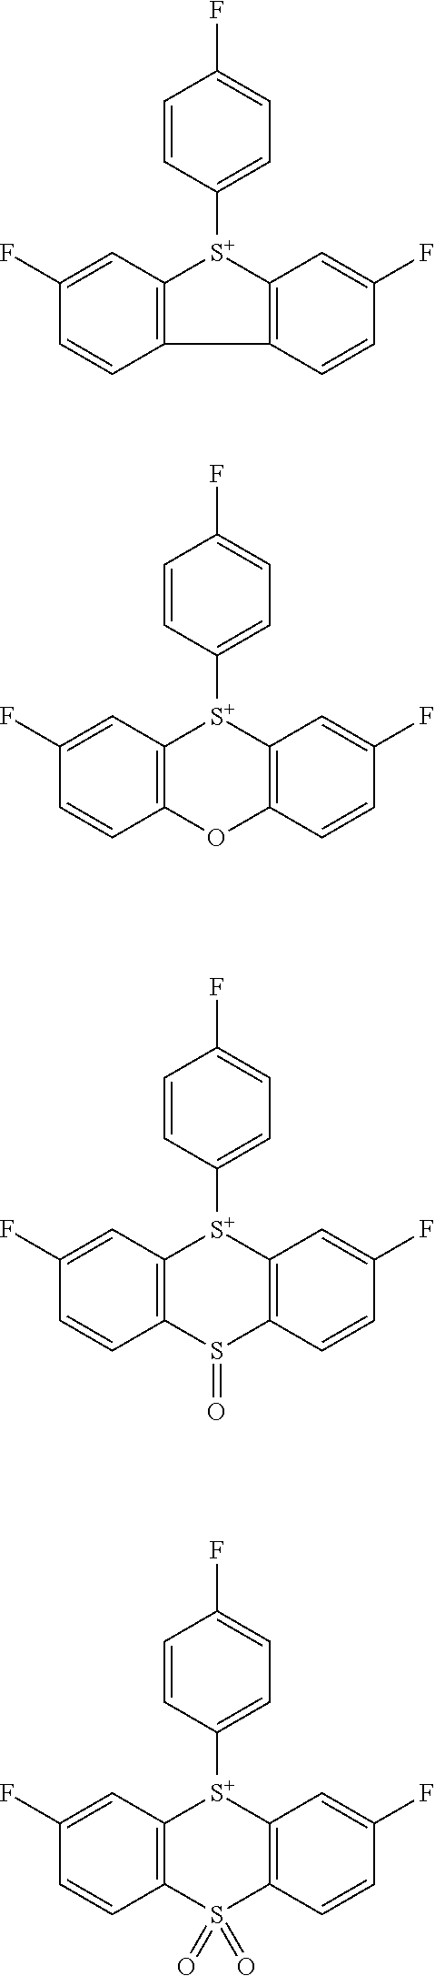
C12=C(C=CC(F)=C1)C1=C([S+]2C2=CC=C(F)C=C2)C=C(F)C=C1.C12=C(C=CC(F)=C1)OC1=C([S+]2C2=CC=C(F)C=C2)C=C(F)C=C1.C12=C(C=CC(F)=C1)S(=O)C1=C([S+]2C2=CC=C(F)C=C2)C=C(F)C=C1.C12=C(C=CC(F)=C1)S(=O)(=O)C1=C([S+]2C2=CC=C(F)C=C2)C=C(F)C=C1
